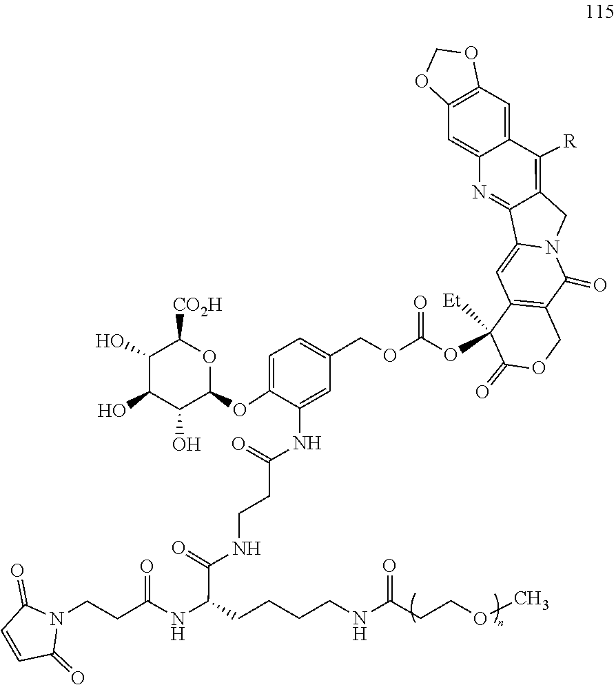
C1=CC(=O)N(CCC(=O)NC(C(NCCC(NC2=CC(COC(=O)OC3([Et])C4=C(C(=O)N5C(=C4)C4=NC6=CC7=C(C=C6C([R])=C4C5)OCO7)COC3=O)=CC=C2OC2C(O)C(O)C(O)C([CO2H])O2)=O)=O)CCCCNC(=O)CCOC)C1=O
